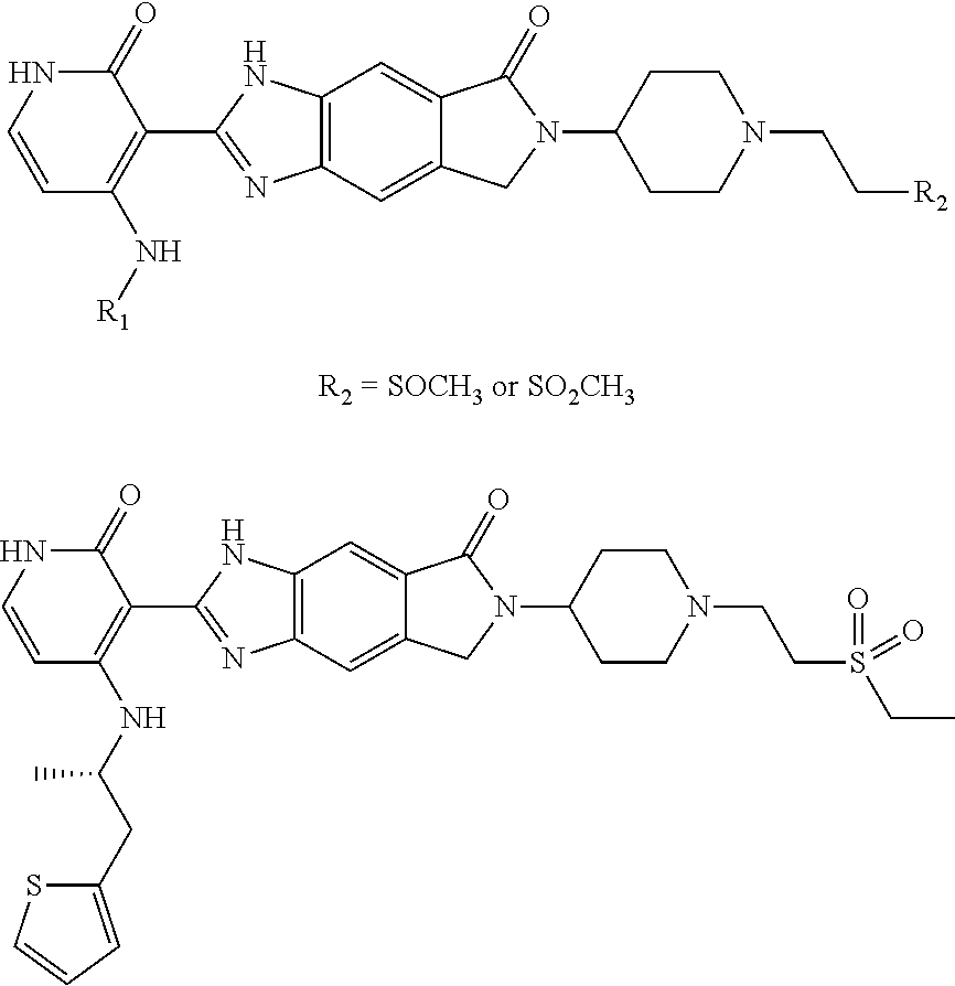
C12=C(C=C3C(=C1)C(=O)N(C1CCN(CC[R2])CC1)C3)N=C(C1=C(N[R1])C=CNC1=O)N2.C12=C(C=C3C(=C1)C(=O)N(C1CCN(CCS(CC)(=O)=O)CC1)C3)N=C(C1=C(NC(CC3=CC=CS3)C)C=CNC1=O)N2
